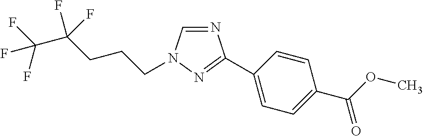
N1=CN(CCCC(C(F)(F)F)(F)F)N=C1C1=CC=C(C(OC)=O)C=C1
